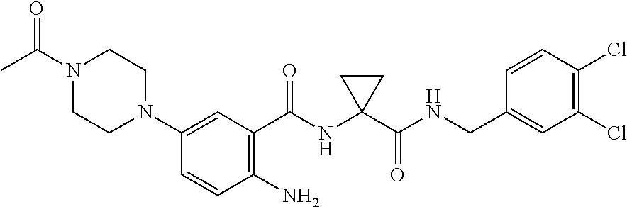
C1=CC(N)=C(C(=O)NC2(C(NCC3=CC(Cl)=C(Cl)C=C3)=O)CC2)C=C1N1CCN(C(C)=O)CC1
